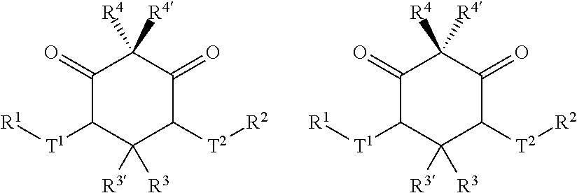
C1(=O)C([T1][R1])C([R3])([R3])C([T2][R2])C(=O)C1([R4])[R4].C1(=O)C([T1][R1])C([R3])([R3])C([T2][R2])C(=O)C1([R4])[R4]
